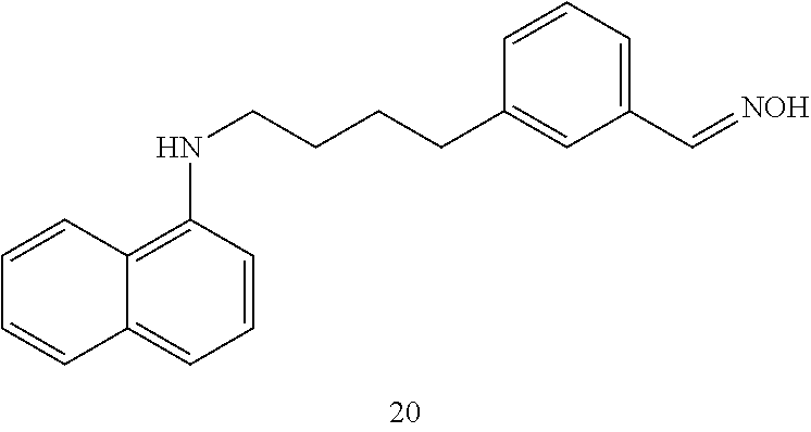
C1=CC2=C(NCCCCC3=CC(C=[NOH])=CC=C3)C=CC=C2C=C1
